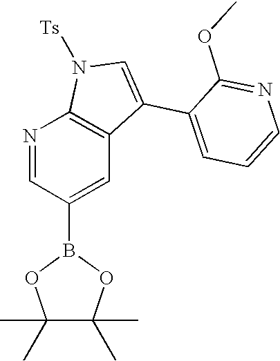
N1=CC(B2OC(C)(C)C(C)(C)O2)=CC2=C1N([Ts])C=C2C1=CC=CN=C1OC
